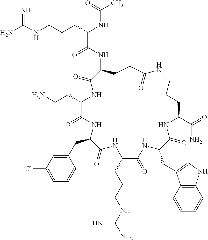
NC(NCCCC(NC(C)=O)C(=O)NC1CCC(=O)NCCCC(C(=O)N)NC(=O)C(CC2=CNC3=C2C=CC=C3)NC(=O)C(CCCNC(N)=N)NC(=O)C(CC2=CC(Cl)=CC=C2)NC(=O)C(CCN)NC1=O)=N
